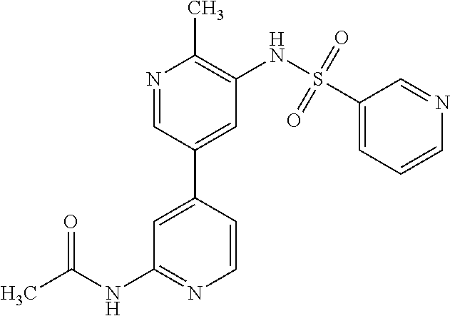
CC(NC1=NC=CC(C2=CC(NS(C3=CC=CN=C3)(=O)=O)=C(C)N=C2)=C1)=O
